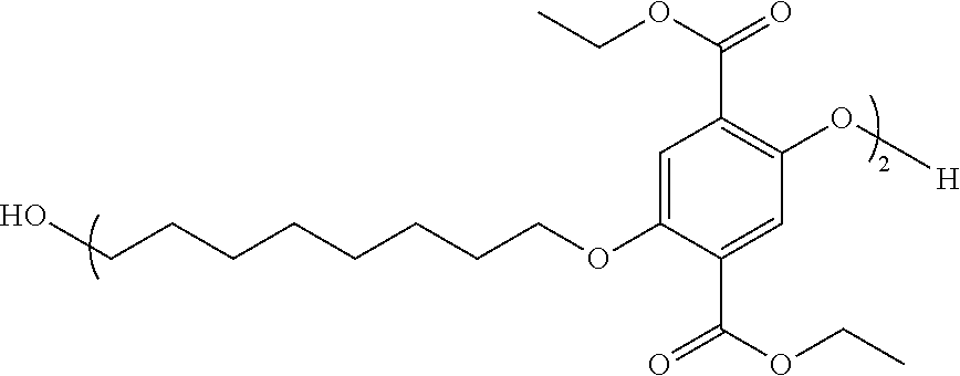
C1(O[H])=C(C(OCC)=O)C=C(OCCCCCCCCO)C(C(OCC)=O)=C1
